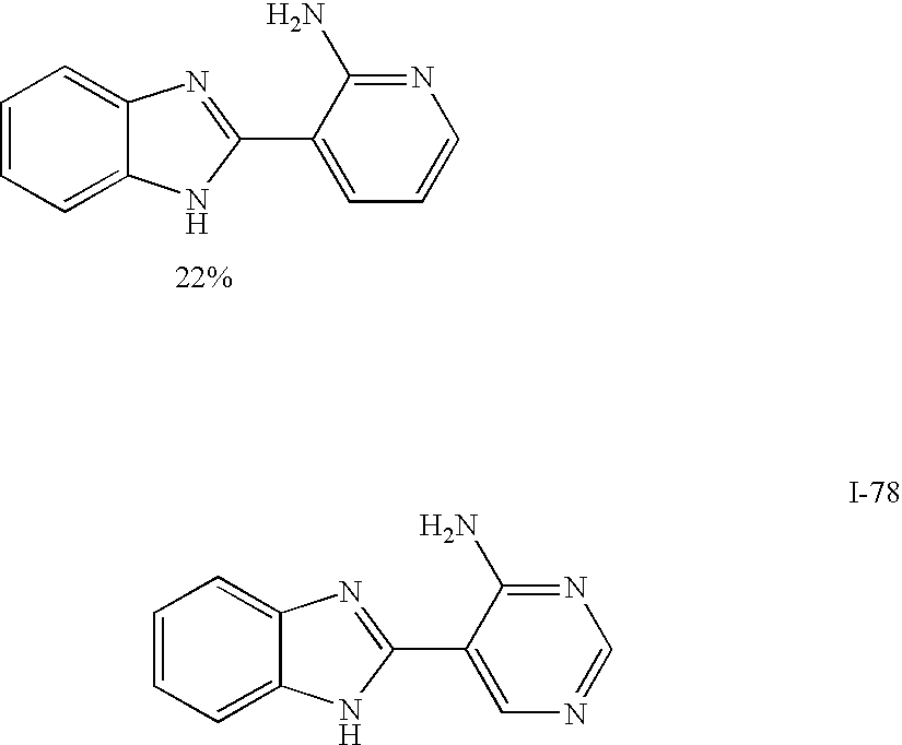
C1=CC=C2C(=C1)N=C(C1=CC=CN=C1N)N2.C1=CC=C2C(=C1)N=C(C1=CN=CN=C1N)N2
